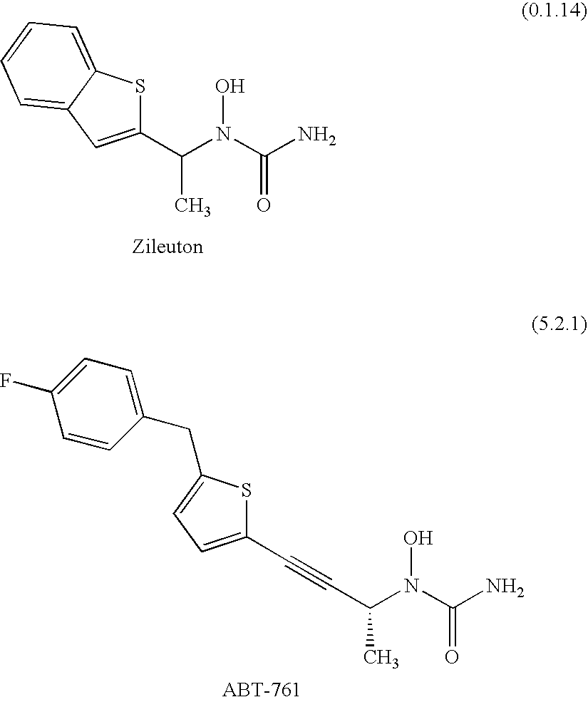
C1(C(N(C(N)=O)O)C)=CC2=CC=CC=C2S1.C1(C#CC(N(C(N)=O)O)C)=CC=C(CC2=CC=C(F)C=C2)S1
